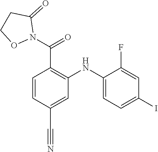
C1(F)=CC(I)=CC=C1NC1=C(C(N2C(=O)CCO2)=O)C=CC(C#N)=C1
